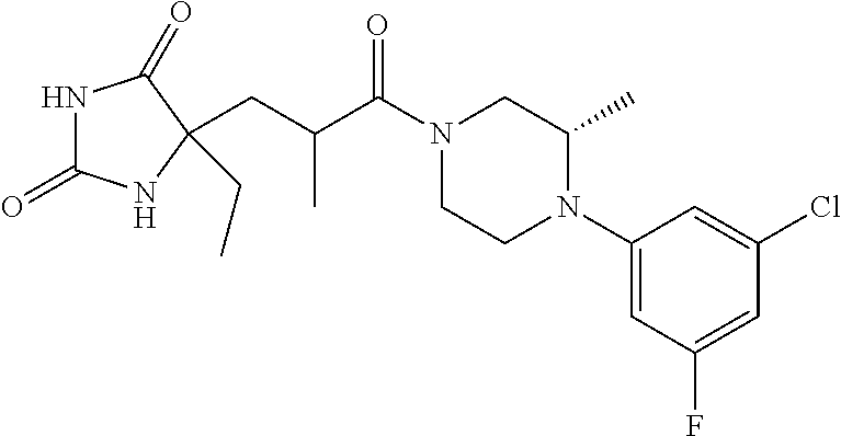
N1C(=O)NC(CC)(CC(C(N2CCN(C3=CC(F)=CC(Cl)=C3)C(C)C2)=O)C)C1=O
